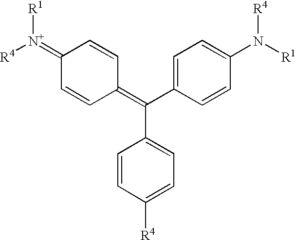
[R4][N+](=C1C=CC(=C(C2=CC=C(N([R1])[R4])C=C2)C2=CC=C([R4])C=C2)C=C1)[R1]
